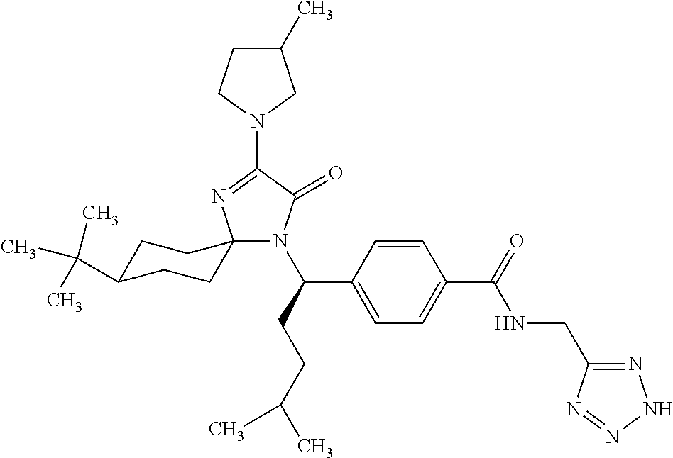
CC(C1CCC2(CC1)N(C(C1=CC=C(C(=O)NCC3=NNN=N3)C=C1)CCC(C)C)C(=O)C(N1CC(C)CC1)=N2)(C)C
